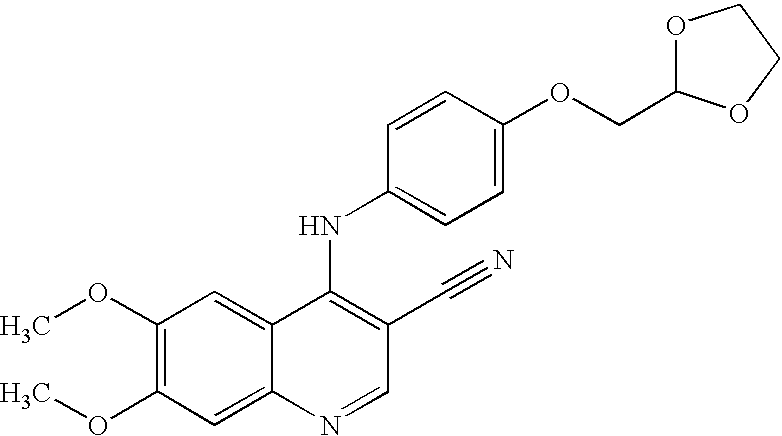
C1(OC)=C(OC)C=C2C(=C1)C(NC1=CC=C(OCC3OCCO3)C=C1)=C(C#N)C=N2
